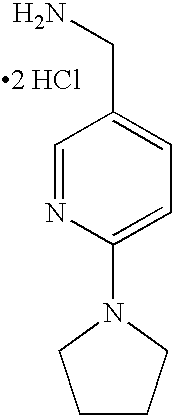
C1CCN(C2=CC=C(CN)C=N2)C1.[2 HCl]
